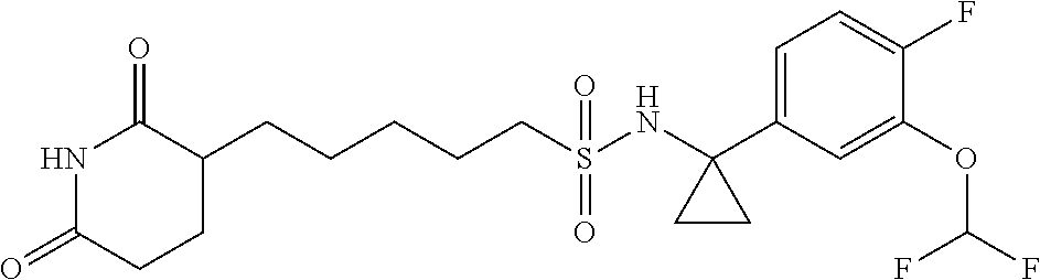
N1C(=O)CCC(CCCCCS(=O)(=O)NC2(C3=CC=C(F)C(OC(F)F)=C3)CC2)C1=O
